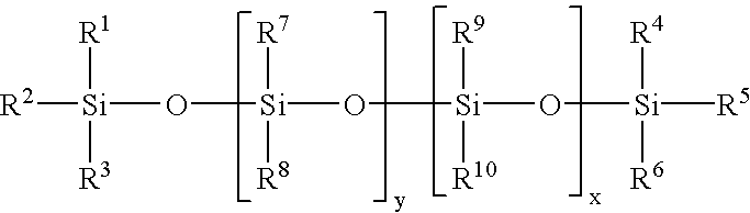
[Si](O[Si](O[Si]([R5])([R4])[R6])([R9])[R10])([R7])([R8])O[Si]([R1])([R3])[R2]
